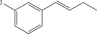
C1(I)=CC=CC(C=CCC)=C1
